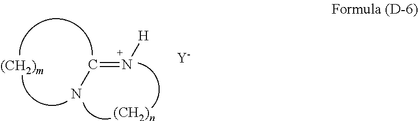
C(=N[H])N.[(CH2)m].[(CH2)n].[Y]
